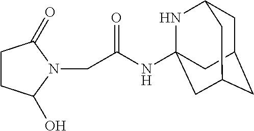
N(C(CN1C(=O)CCC1O)=O)C12NC3CC(CC(C1)C3)C2
